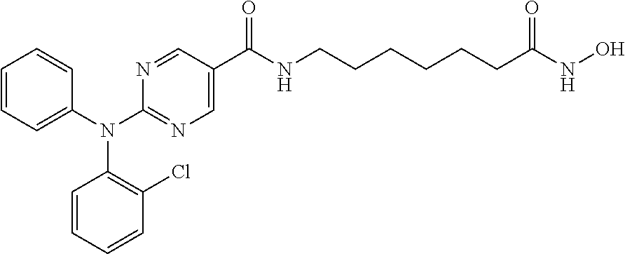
C1=CC=C(N(C2=NC=C(C(NCCCCCCC(NO)=O)=O)C=N2)C2=C(Cl)C=CC=C2)C=C1
